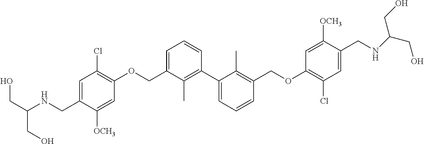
C1=C(COC2=C(Cl)C=C(CNC(CO)CO)C([OCH3])=C2)C(C)=C(C2=CC=CC(COC3=C(Cl)C=C(CNC(CO)CO)C([OCH3])=C3)=C2C)C=C1
